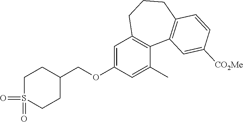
C1=C(OCC2CCS(=O)(=O)CC2)C=C(C)C2=C1CCCC1=C2C=C([CO2Me])C=C1
